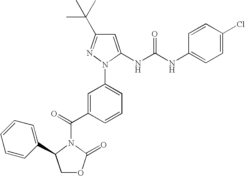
C1=C(NC(NC2=CC=C(Cl)C=C2)=O)N(C2=CC=CC(C(=O)N3C(=O)OCC3C3=CC=CC=C3)=C2)N=C1C(C)(C)C
